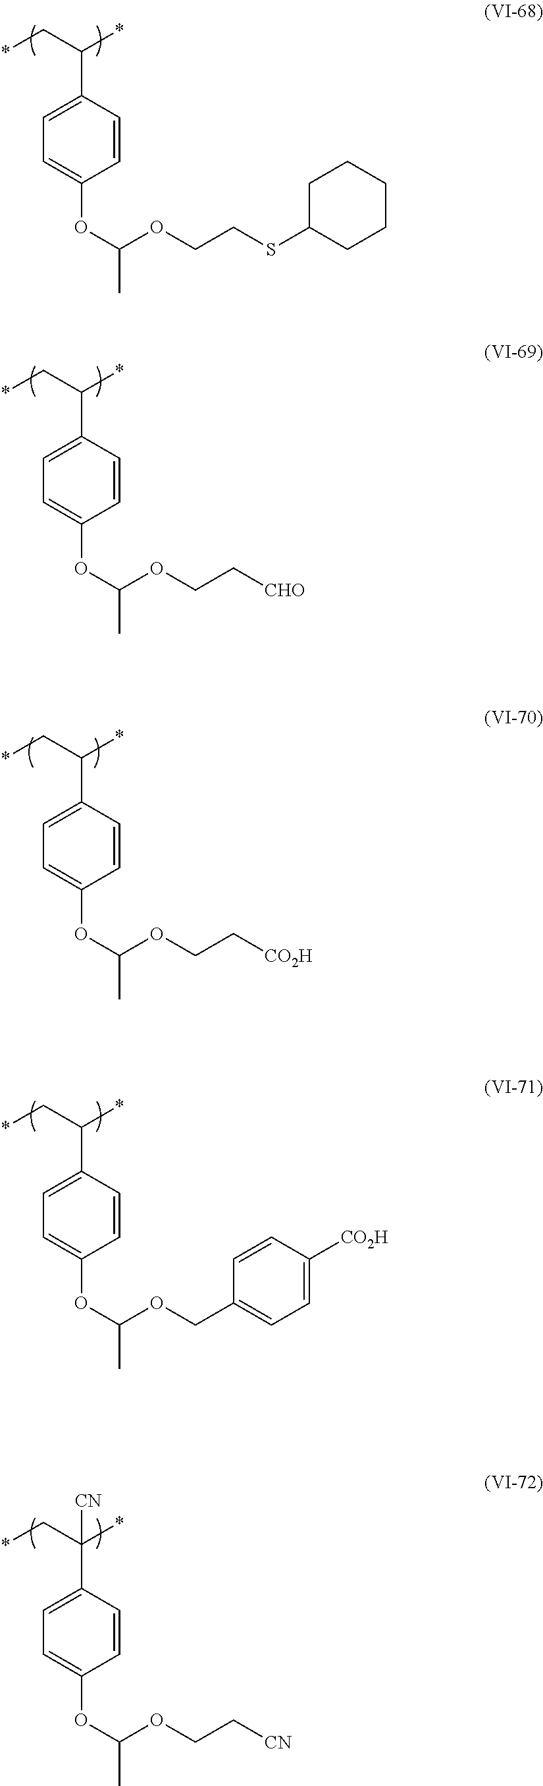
C1=CC(C(C*)*)=CC=C1OC(OCCSC1CCCCC1)C.C1=CC(C(C*)*)=CC=C1OC(OCC[CHO])C.C1=CC(C(C*)*)=CC=C1OC(OCC1=CC=C([CO2H])C=C1)C.C1=CC(C(C*)(*)[CN])=CC=C1OC(OCC[CN])C.C1=CC(C(C*)*)=CC=C1OC(C)OCC[CO2H]
